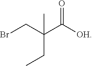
BrCC(C([OH])=O)(CC)C
